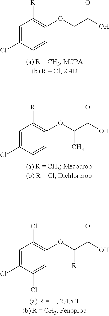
C1=CC(OCC(O)=O)=C([R])C=C1Cl.C1=CC(OC(C(O)=O)C)=C([R])C=C1Cl.C1(Cl)=CC(OC(C(O)=O)[R])=C(Cl)C=C1Cl
